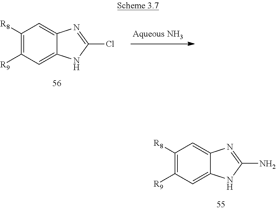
C1([R8])=C([R9])C=C2C(=C1)N=C(Cl)N2.C1([R8])=C([R9])C=C2C(=C1)N=C(N)N2
